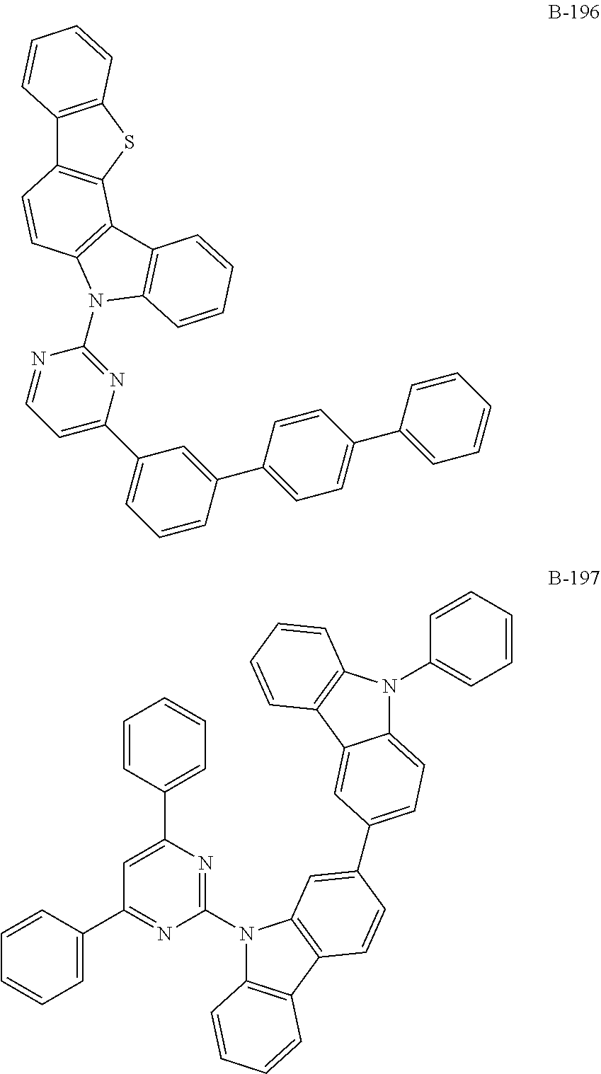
C12=C(SC3=C1C=CC1=C3C3=C(N1C1=NC(C4=CC=CC(C5=CC=C(C6=CC=CC=C6)C=C5)=C4)=CC=N1)C=CC=C3)C=CC=C2.N1(C2=CC=CC=C2)C2=CC=C(C3=CC4=C(C5=C(N4C4=NC(C6=CC=CC=C6)=CC(C6=CC=CC=C6)=N4)C=CC=C5)C=C3)C=C2C2=C1C=CC=C2
